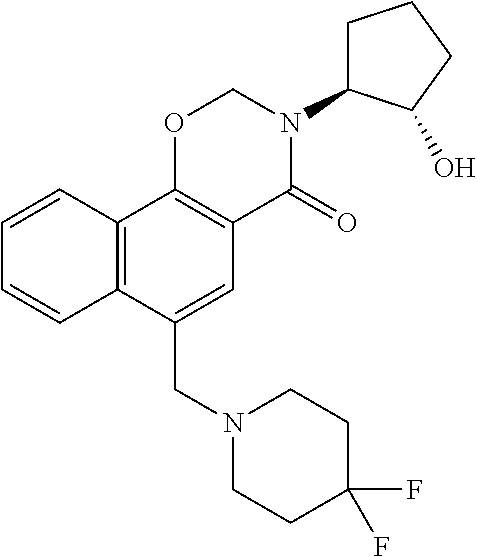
N1(CC2=CC3=C(C4=C2C=CC=C4)OCN(C2CCCC2O)C3=O)CCC(F)(F)CC1
